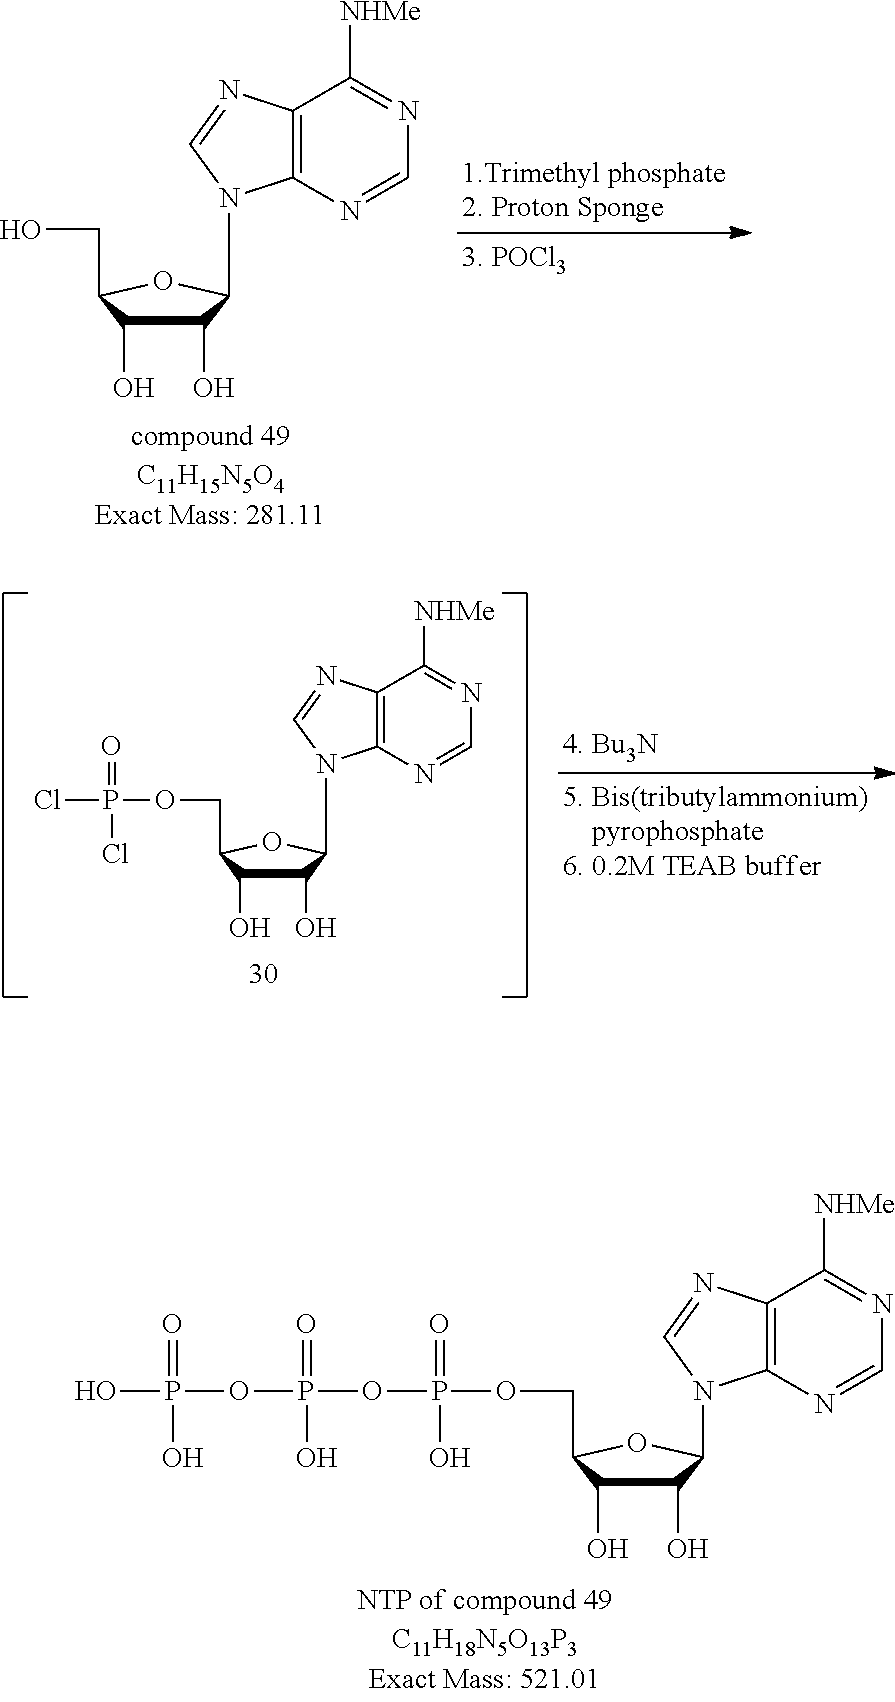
C1(O)C(O)C(COP(OP(OP(O)(=O)O)(=O)O)(=O)O)OC1N1C2=C(C([NHMe])=NC=N2)N=C1.C1(O)C(O)C(CO)OC1N1C2=C(C([NHMe])=NC=N2)N=C1.C1(O)C(O)C(COP(Cl)(=O)Cl)OC1N1C2=C(C([NHMe])=NC=N2)N=C1
